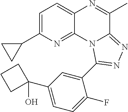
C1=C(C2CC2)N=C2C(=C1)N=C(C)C1=NN=C(C3=CC(C4(O)CCC4)=CC=C3F)N21
